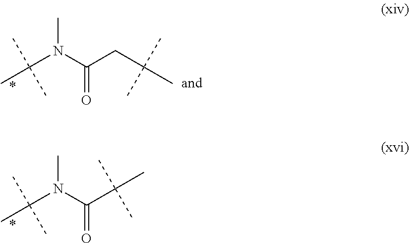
CC(N(C(C(C)(C)C)=O)C)(C)C.CC(N(C(CC(C)(C)C)=O)C)(C)C
